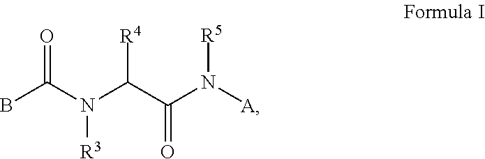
[R3]N(C(=O)B)C(C(N([R5])[A])=O)[R4]
